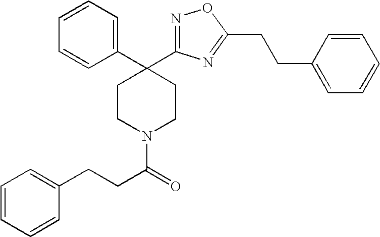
C1=CC=CC(CCC(N2CCC(C3=CC=CC=C3)(C3=NOC(CCC4=CC=CC=C4)=N3)CC2)=O)=C1
